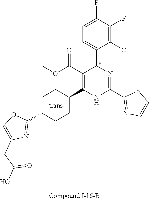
C1(F)=C(Cl)C(C2N=C(C3=NC=CS3)NC(C3CCC(C4=NC(CC(O)=O)=CO4)CC3)=C2C(OC)=O)=CC=C1F
